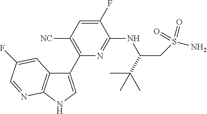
C1(C2=C([NC])C=C(F)C(NC(C(C)(C)C)CS(N)(=O)=O)=N2)=CNC2=C1C=C(F)C=N2
